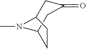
N1(C)C2CC(=O)CC1CC2
